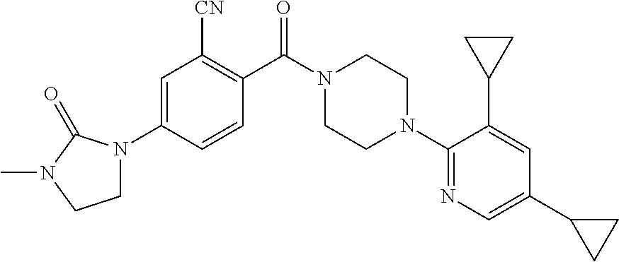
C1=C(N2CCN(C)C2=O)C=CC(C(N2CCN(C3=NC=C(C4CC4)C=C3C3CC3)CC2)=O)=C1[CN]
